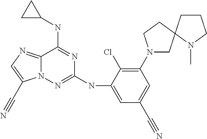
N(C1=NN2C(=NC=C2C#N)C(NC2CC2)=N1)C1=CC(C#N)=CC(N2CC3(CC2)CCCN3C)=C1Cl
